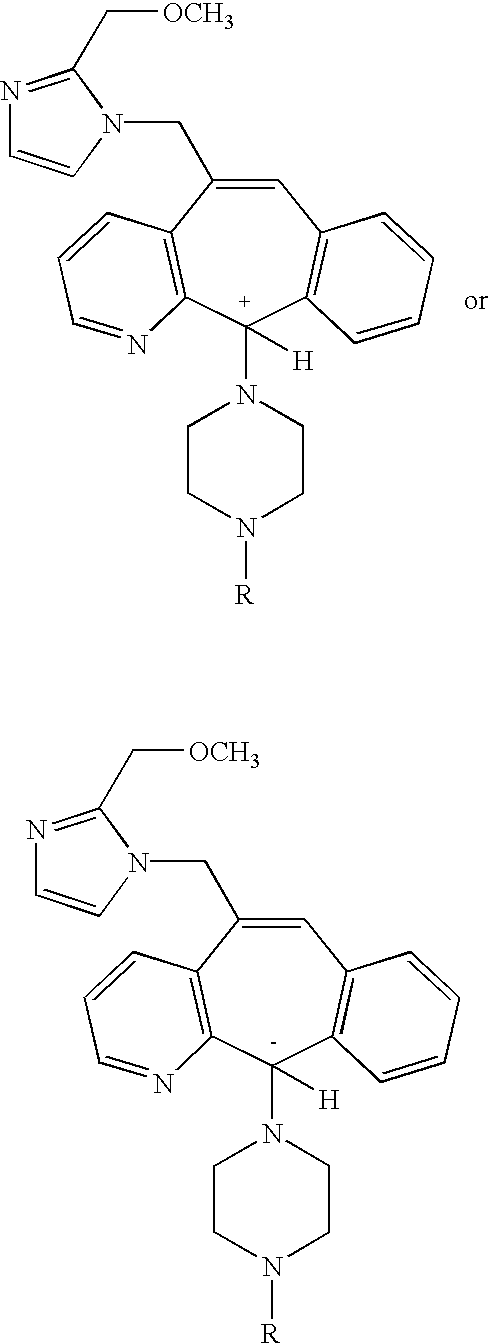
C1=C(CN2C=CN=C2C[OCH3])C2=C([C+](N3CCN([R])CC3)([H])C3=C1C=CC=C3)N=CC=C2.C1=C(CN2C=CN=C2C[OCH3])C2=C([C-](N3CCN([R])CC3)([H])C3=C1C=CC=C3)N=CC=C2
